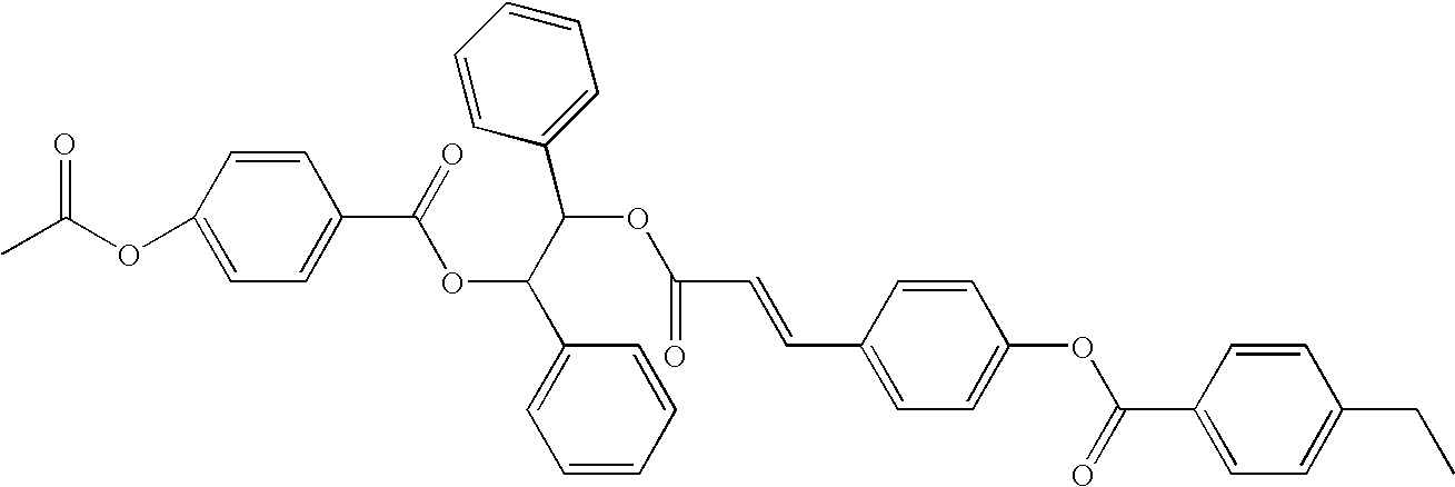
C1=CC(OC(C)=O)=CC=C1C(=O)OC(C1=CC=CC=C1)C(C1=CC=CC=C1)OC(C=CC1=CC=C(OC(C2=CC=C(CC)C=C2)=O)C=C1)=O
